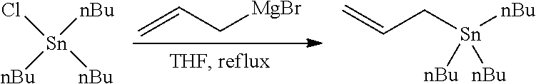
[Sn]([nBu])([nBu])(Cl)[nBu].C(C[Sn]([nBu])([nBu])[nBu])=C.C=CC[MgBr]
